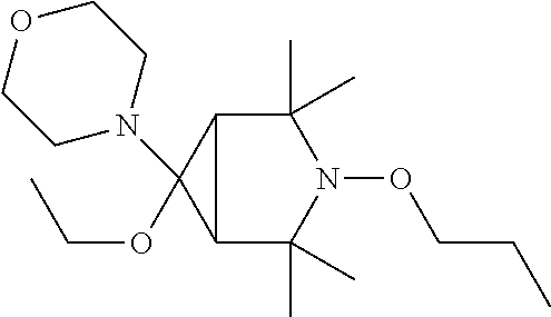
C12C(C)(C)N(OCCC)C(C)(C)C1C2(OCC)N1CCOCC1
